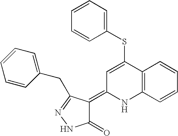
C12=C(C=CC=C1)NC(=C1C(=O)NN=C1CC1=CC=CC=C1)C=C2SC1=CC=CC=C1
